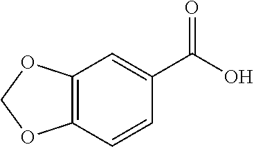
C12=C(C=C(C(O)=O)C=C1)OCO2
